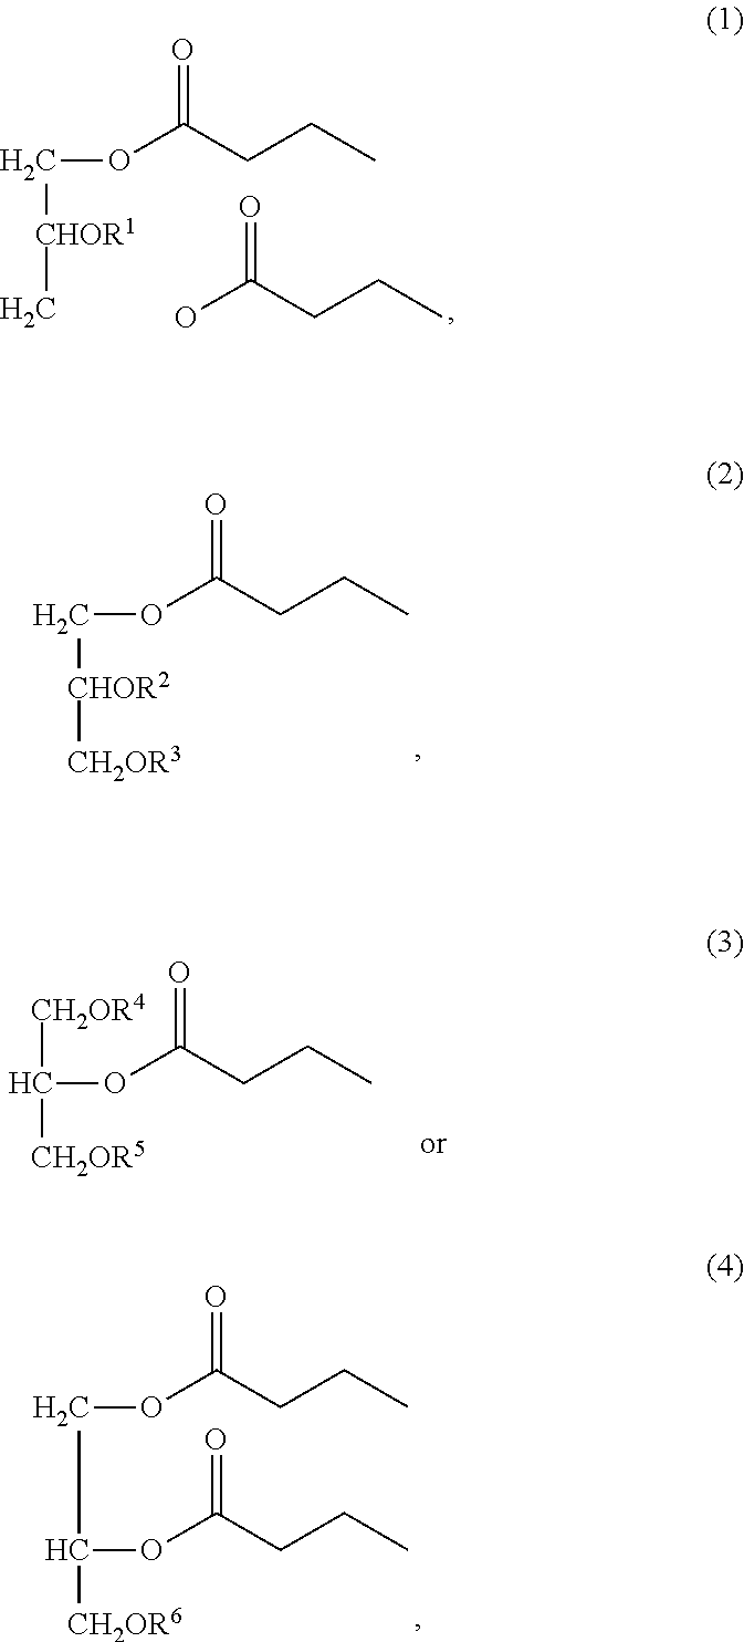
C([CHOR1]C)OC(CCC)=O.OC(CCC)=O.C([CHOR2][CH2OR3])OC(CCC)=O.[CH2OR4]C([CH2OR5])OC(CCC)=O.C(C([CH2OR6])OC(CCC)=O)OC(CCC)=O
